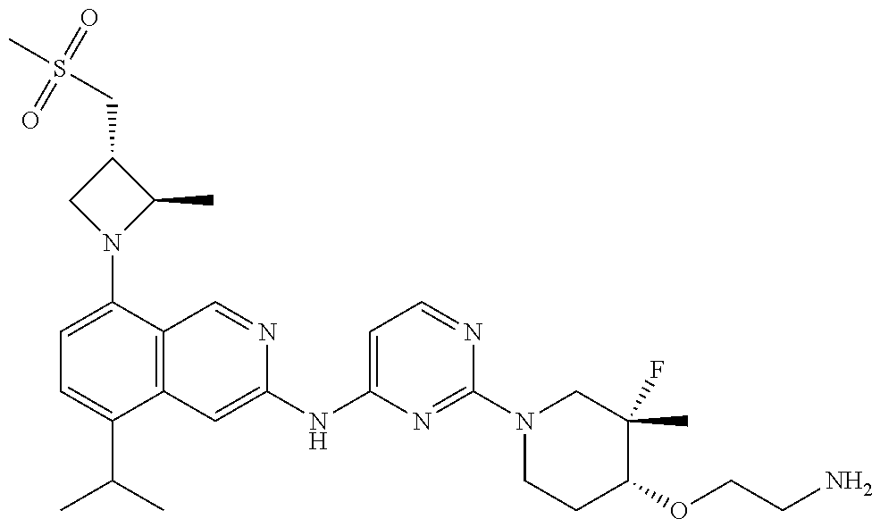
C1=C(N2C(C)C(CS(C)(=O)=O)C2)C2=C(C(C(C)C)=C1)C=C(NC1=CC=NC(N3CCC(OCCN)C(F)(C)C3)=N1)N=C2
